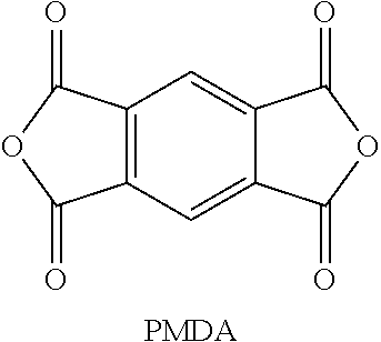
C12=C(C=C3C(=C1)C(=O)OC3=O)C(=O)OC2=O.[PMDA]
